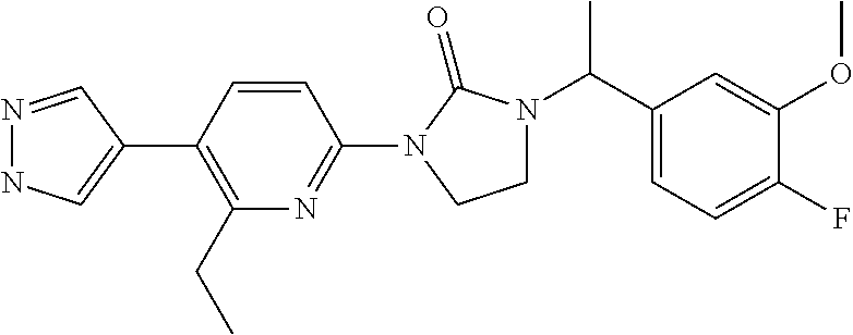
N1=CC(C2=C(CC)N=C(N3C(=O)N(C(C4=CC=C(F)C(OC)=C4)C)CC3)C=C2)=CN1
